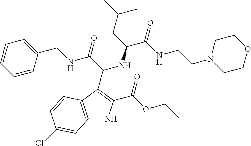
C1=CC=CC(CNC(C(NC(C(NCCN2CCOCC2)=O)CC(C)C)C2=C(C(OCC)=O)NC3=C2C=CC(Cl)=C3)=O)=C1
